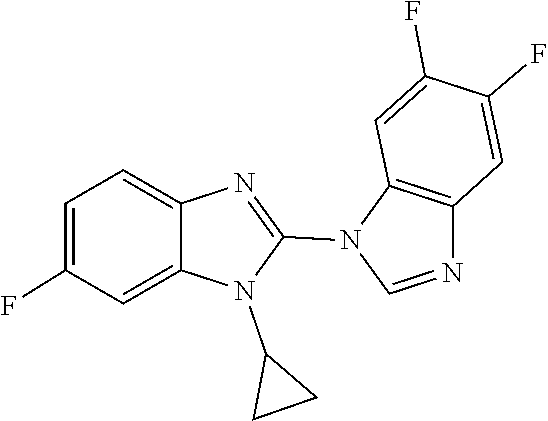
C1(N2C3=C(C=C(F)C(F)=C3)N=C2)=NC2=CC=C(F)C=C2N1C1CC1
